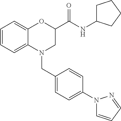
C1=CC=C2C(=C1)OC(C(NC1CCCC1)=O)CN2CC1=CC=C(N2C=CC=N2)C=C1
